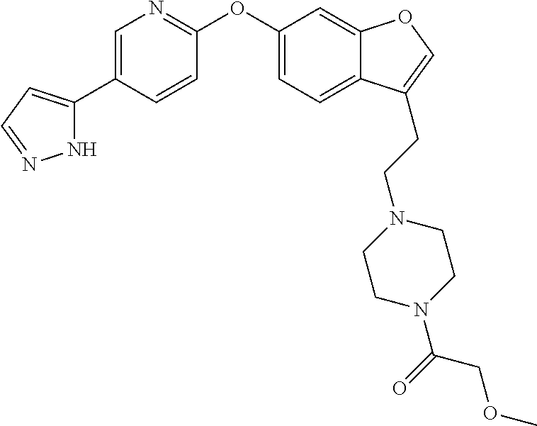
N1C(C2=CN=C(OC3=CC=C4C(=C3)OC=C4CCN3CCN(C(=O)COC)CC3)C=C2)=CC=N1
